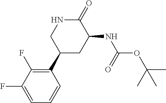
C1(=O)NCC(C2=C(F)C(F)=CC=C2)CC1NC(OC(C)(C)C)=O
